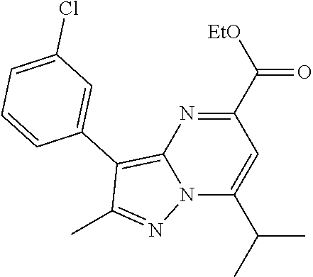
C12=C(C3=CC(Cl)=CC=C3)C(C)=NN1C(C(C)C)=CC(C([EtO])=O)=N2
